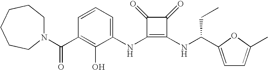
N(C1=C(NC(CC)C2=CC=C(C)O2)C(=O)C1=O)C1=CC=CC(C(=O)N2CCCCCC2)=C1O
